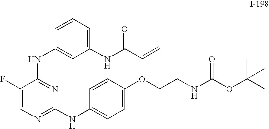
C1(NC(C=C)=O)=CC=CC(NC2=NC(NC3=CC=C(OCCNC(OC(C)(C)C)=O)C=C3)=NC=C2F)=C1
